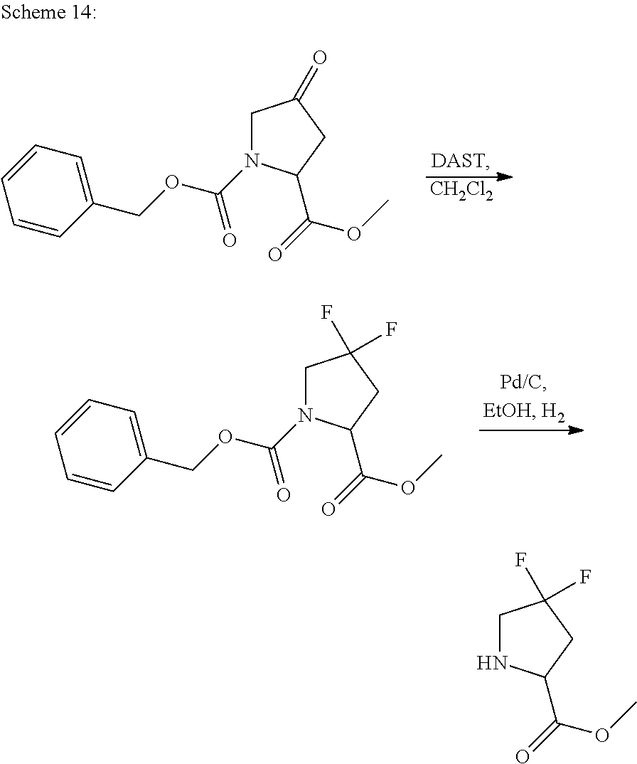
[CH2Cl2].C1N(C(OCC2=CC=CC=C2)=O)C(C(=O)OC)CC1=O.C1N(C(OCC2=CC=CC=C2)=O)C(C(=O)OC)CC1(F)F.C1NC(C(=O)OC)CC1(F)F
